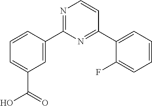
C1=CC(C2=NC=CC(C3=CC=CC=C3F)=N2)=CC(C(O)=O)=C1
